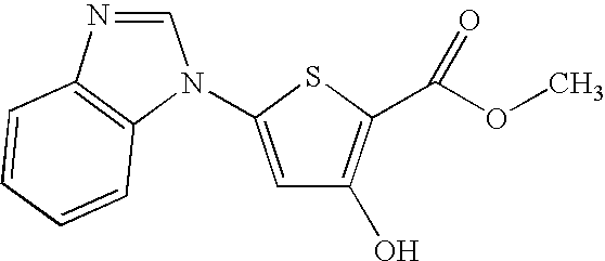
C1=NC2=C(N1C1=CC(O)=C(C(OC)=O)S1)C=CC=C2
